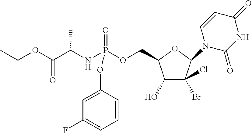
C1(O)C(Br)(Cl)C(N2C(=O)NC(=O)C=C2)OC1COP(NC(C(OC(C)C)=O)C)(OC1=CC(F)=CC=C1)=O
